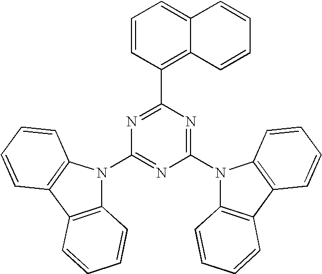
C1(N2C3=C(C4=C2C=CC=C4)C=CC=C3)=NC(N2C3=C(C4=C2C=CC=C4)C=CC=C3)=NC(C2=C3C(=CC=C2)C=CC=C3)=N1
